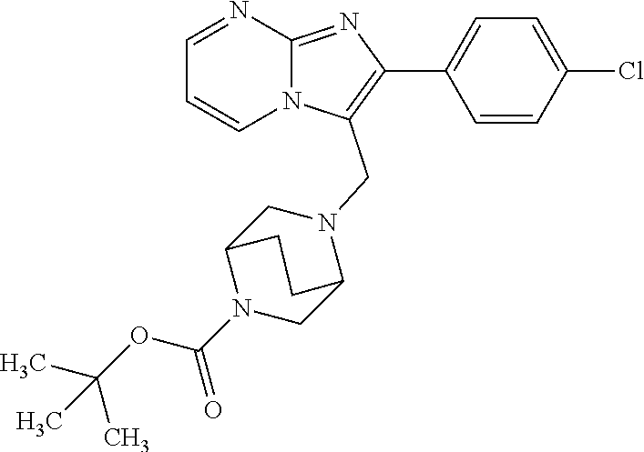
C1=NC2=NC(C3=CC=C(Cl)C=C3)=C(CN3CC4N(C(OC(C)(C)C)=O)CC3CC4)N2C=C1
